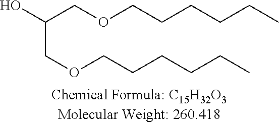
OC(COCCCCCC)COCCCCCC
